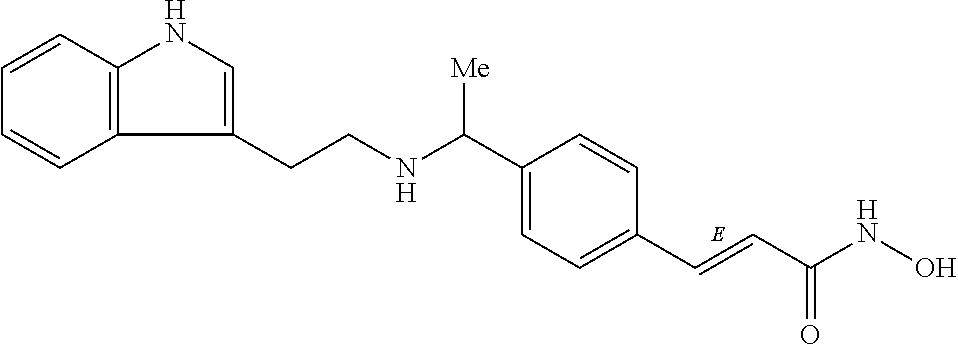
C1=CC2=C(C=C1)C(CCNC(C1=CC=C(C=CC(NO)=O)C=C1)[Me])=CN2
